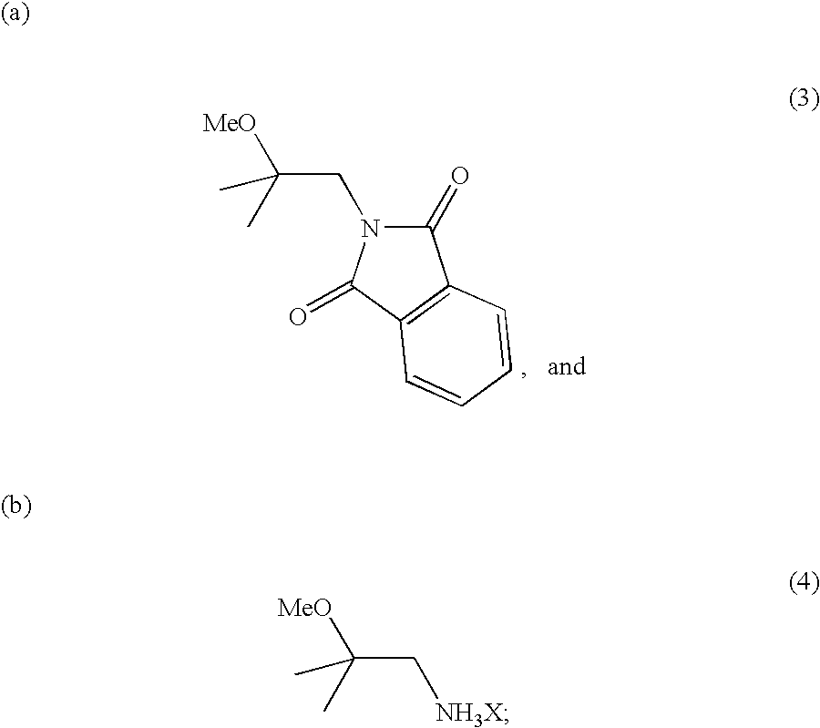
C1(=O)N(CC(C)([MeO])C)C(=O)C2=C1C=CC=C2.C(C[NH3X])(C)([MeO])C
